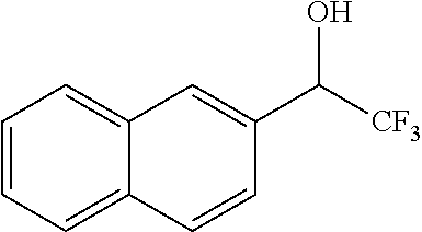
C12=CC=CC=C1C=CC(C([CF3])O)=C2
